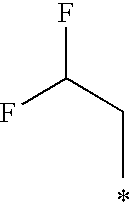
C(C)C(F)F
